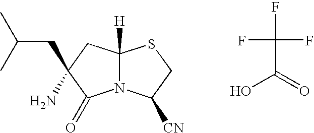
C1C(N)(CC(C)C)C(=O)N2C1([H])SCC2[CN].OC(=O)C(F)(F)F
